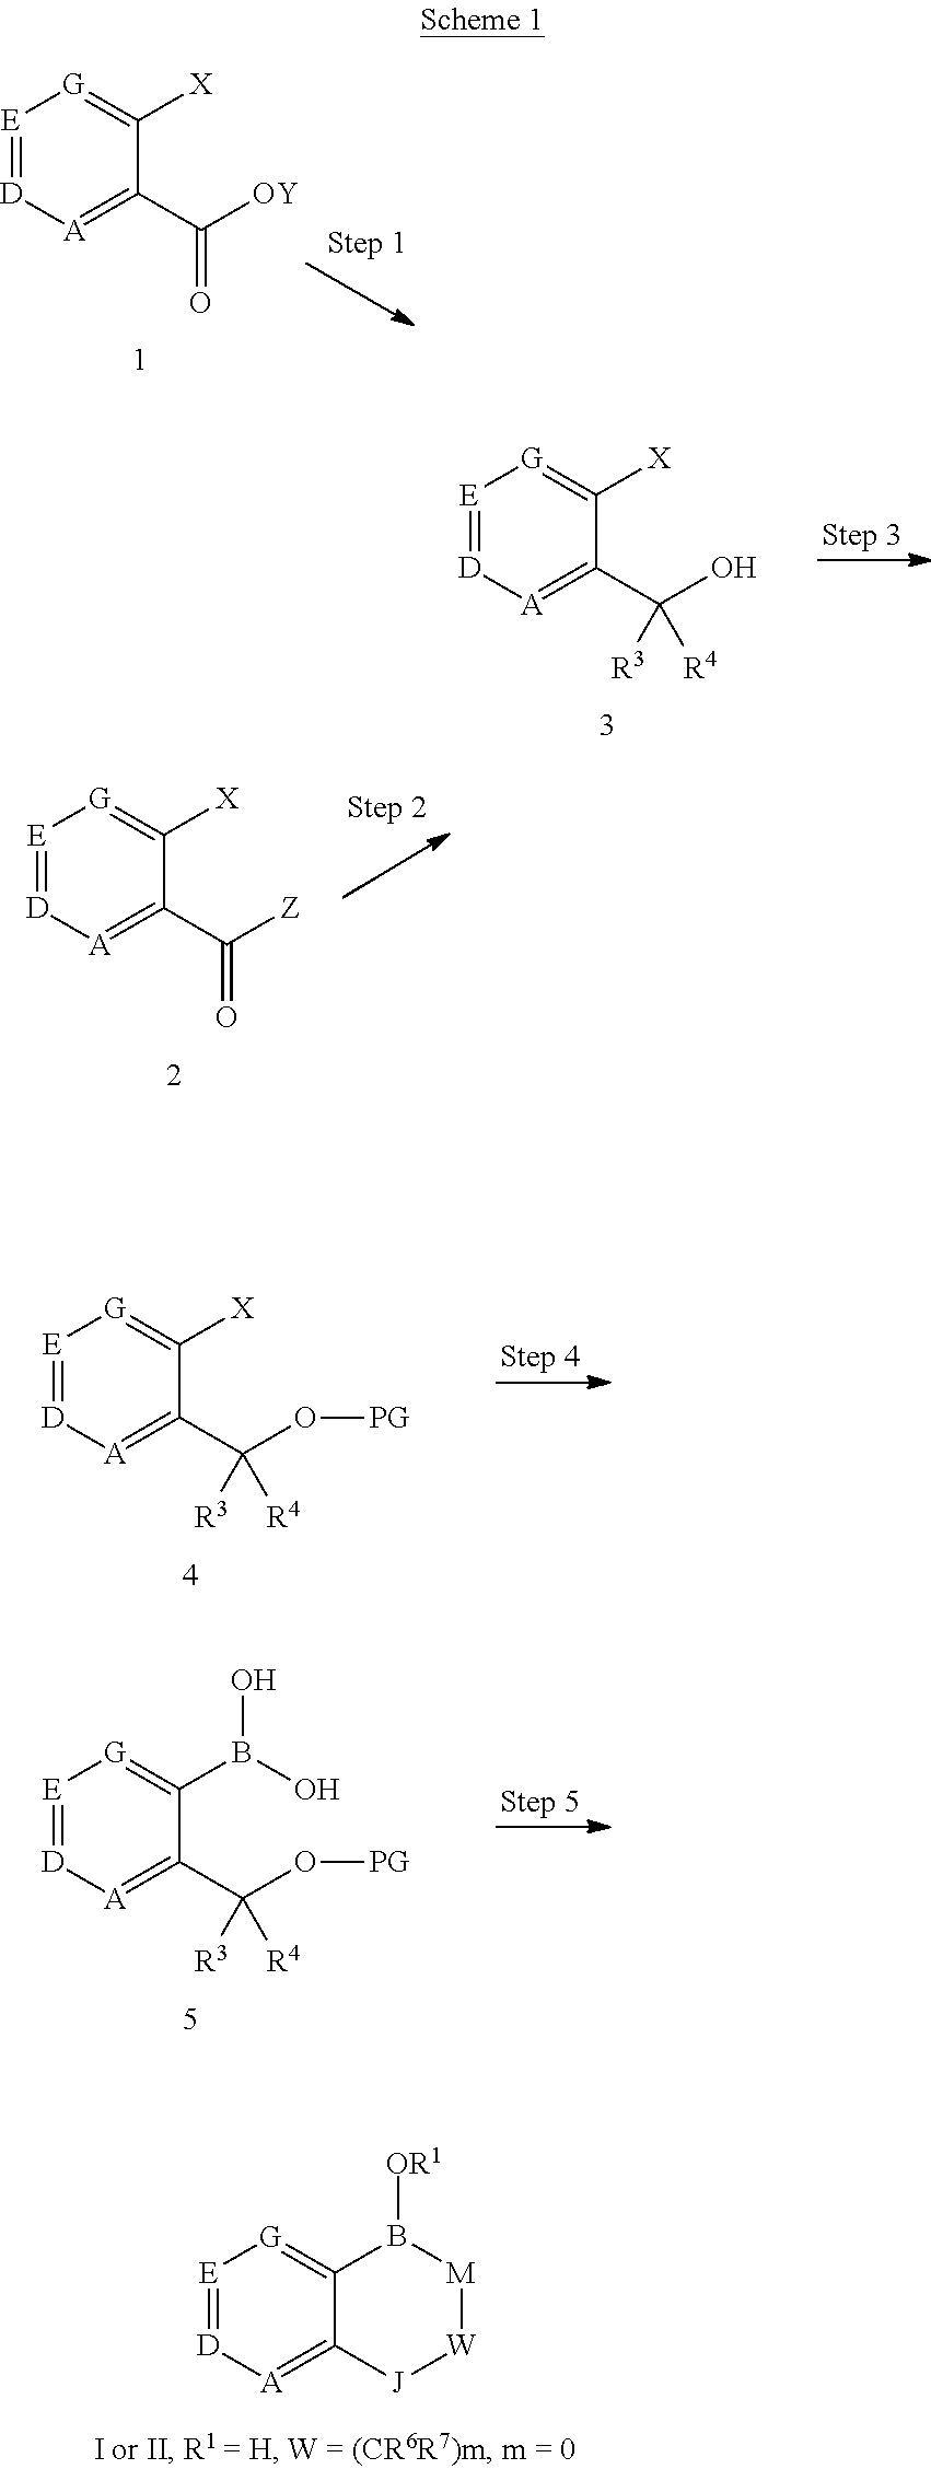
[E]1=[D][A]=C2C(=[G]1)B([OR1])[M][W][J]2.[E]1=[D][A]=C(C([OY])=O)C([X])=[G]1.[E]1=[D][A]=C(C([Z])=O)C([X])=[G]1.[E]1=[D][A]=C(C(O)([R3])[R4])C([X])=[G]1.[E]1=[D][A]=C(C(O[PG])([R3])[R4])C([X])=[G]1.[E]1=[D][A]=C(C(O[PG])([R3])[R4])C(B(O)O)=[G]1
